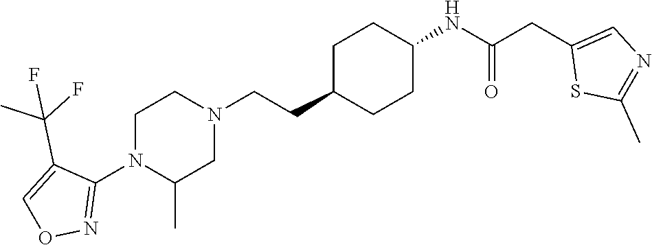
N1(C2=NOC=C2C(F)(C)F)CCN(CCC2CCC(NC(CC3=CN=C(C)S3)=O)CC2)CC1C
